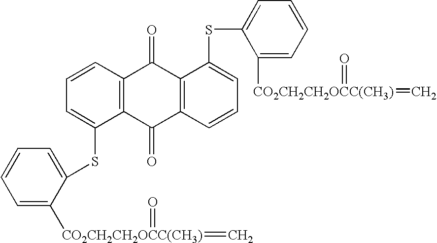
C1([CO2CH2CH2OCC(CH3)](=C)=O)=CC=CC=C1SC1=CC=CC2=C1C(=O)C1=C(C2=O)C(SC2=CC=CC=C2[CO2CH2CH2OCC(CH3)](=C)=O)=CC=C1
